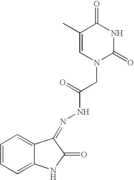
C1=CC=C2C(=C1)C(=NNC(CN1C(=O)NC(=O)C(C)=C1)=O)C(=O)N2
